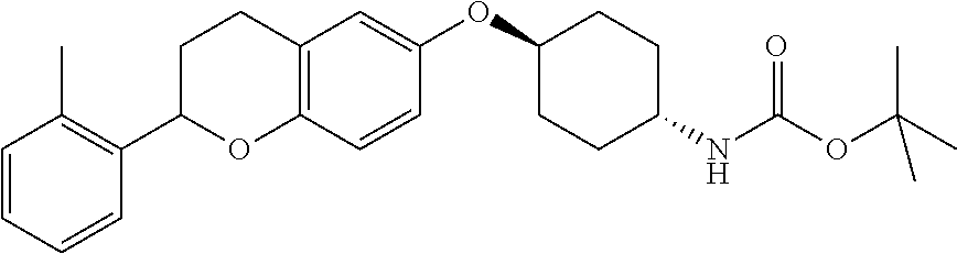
C1=CC=CC(C2OC3=C(CC2)C=C(OC2CCC(NC(OC(C)(C)C)=O)CC2)C=C3)=C1C
